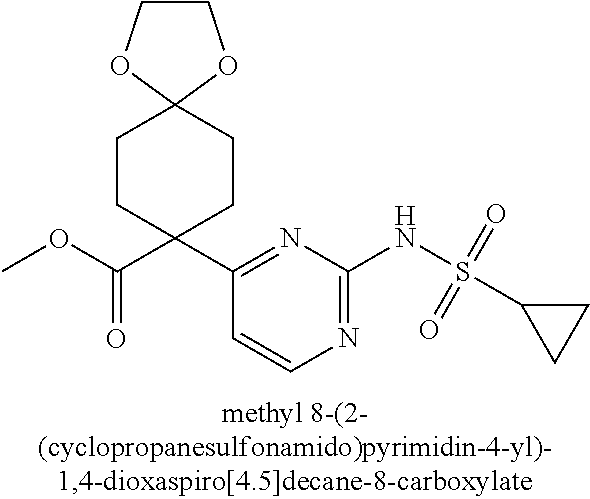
N1=C(NS(C2CC2)(=O)=O)N=C(C2(C(OC)=O)CCC3(CC2)OCCO3)C=C1
